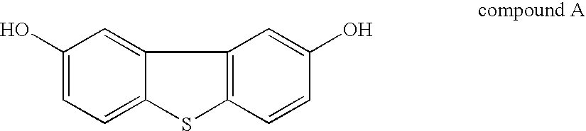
C1(O)=CC=C2C(=C1)C1=C(S2)C=CC(O)=C1
